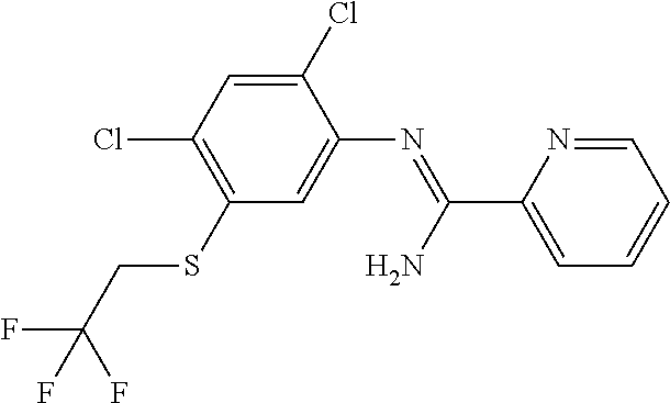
C1(Cl)=CC(Cl)=C(SCC(F)(F)F)C=C1N=C(C1=CC=CC=N1)N
